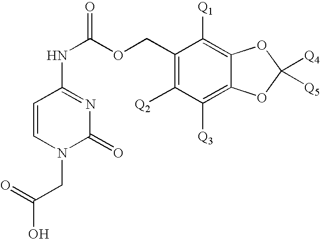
C(O)(CN1C(=O)N=C(NC(OCC2=C([Q2])C([Q3])=C3C(=C2[Q1])OC([Q4])([Q5])O3)=O)C=C1)=O
